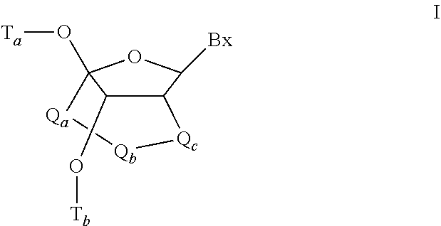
[Ta]OC12C(O[Tb])C(C([Bx])O1)[Qc][Qb][Qa]2
